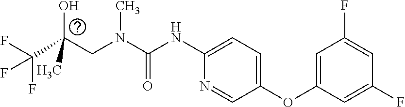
N(C(=O)NC1=CC=C(OC2=CC(F)=CC(F)=C2)C=N1)(C)CC(C(F)(F)F)(O)C
